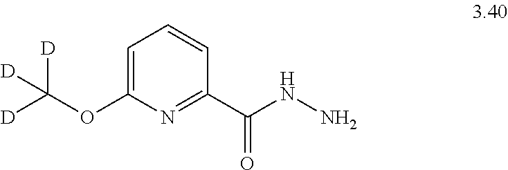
C1=C(OC([D])([D])[D])N=C(C(NN)=O)C=C1
